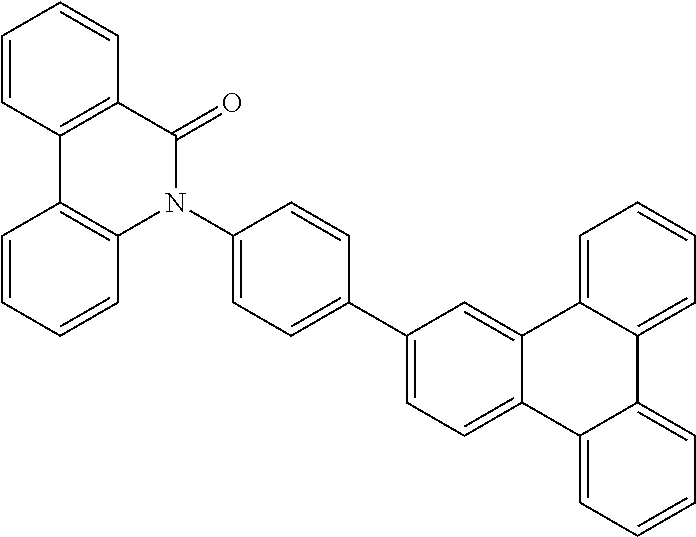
C1(C2=CC=C(N3C4=C(C=CC=C4)C4=C(C3=O)C=CC=C4)C=C2)=CC=C2C(=C1)C1=CC=CC=C1C1=CC=CC=C21
